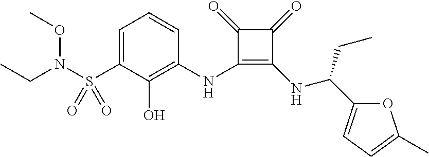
C1=C(S(N(CC)OC)(=O)=O)C(O)=C(NC2=C(NC(C3=CC=C(C)O3)CC)C(=O)C2=O)C=C1
